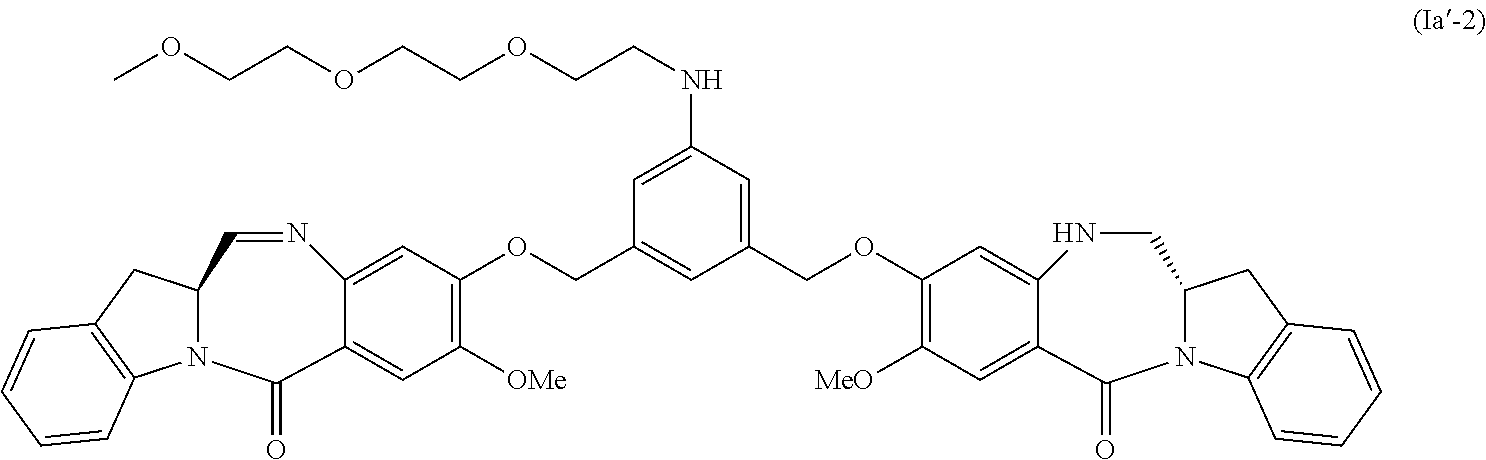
C12=CC(OCC3=CC(COC4=C([MeO])C=C5C(=C4)NCC4N(C5=O)C5=C(C4)C=CC=C5)=CC(NCCOCCOCCOC)=C3)=C([OMe])C=C1C(=O)N1C(C=N2)CC2=C1C=CC=C2
